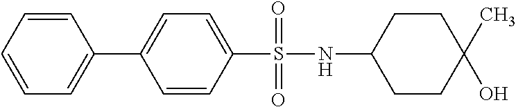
C1=CC=CC(C2=CC=C(S(=O)(=O)NC3CCC(C)(O)CC3)C=C2)=C1
